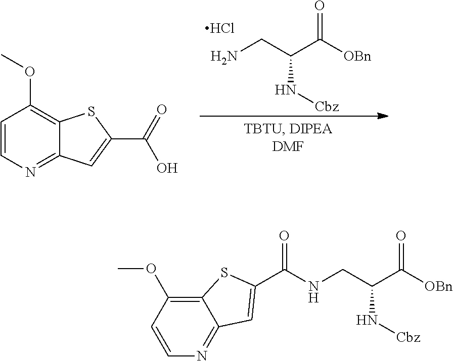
C(C(C([OBn])=O)N[Cbz])NC(C1=CC2=NC=CC(OC)=C2S1)=O.C1=CN=C2C(=C1OC)SC(C(O)=O)=C2.NCC(C([OBn])=O)N[Cbz].Cl
